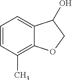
C1=CC(C)=C2C(=C1)C(O)CO2
